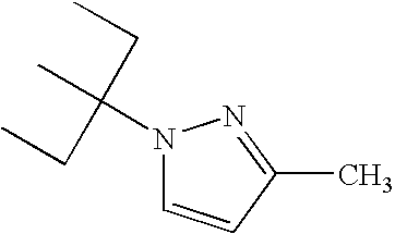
N1(C(C)(CC)CC)C=CC(C)=N1
